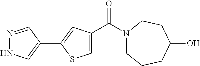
N1=CC(C2=CC(C(N3CCCC(O)CC3)=O)=CS2)=CN1
